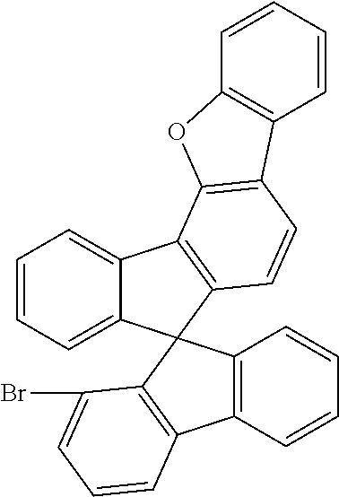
C1=CC=C2C(=C1)C1=C(C23C2=C(C4=C3C=CC=C4)C=CC=C2Br)C=CC2=C1OC1=C2C=CC=C1
